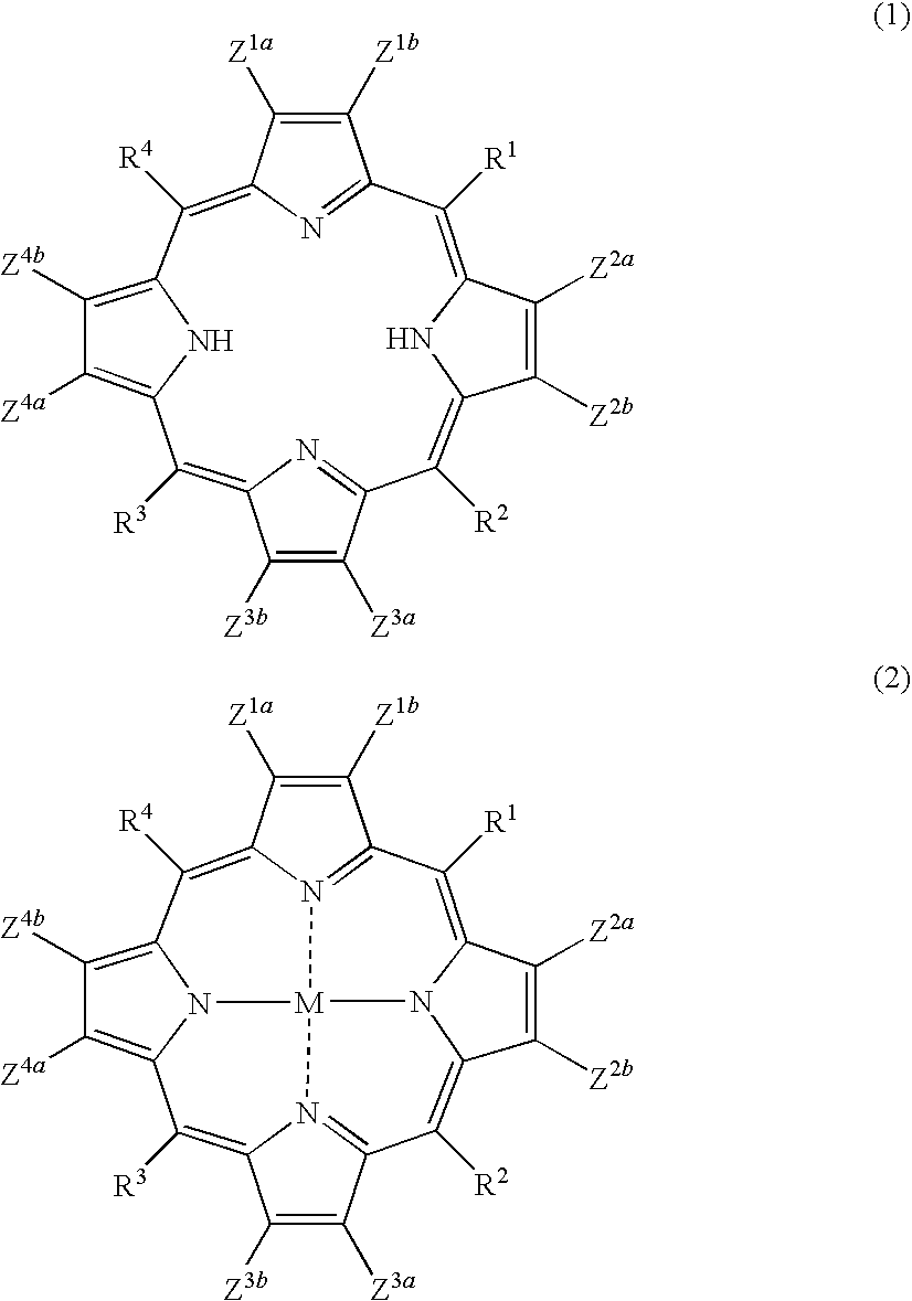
C12=C([R3])C3=C([Z4a])C([Z4b])=C(C([R4])=C4C([Z1a])=C([Z1b])C(=N4)C([R1])=C4C([Z2a])=C([Z2b])C(=C([R2])C(=N1)C([Z3a])=C2[Z3b])N4)N3.C12=C([R3])C3=C([Z4a])C([Z4b])=C4C([R4])=C5C([Z1a])=C([Z1b])C6=N5[M]5(N1=C(C([Z3a])=C2[Z3b])C([R2])=C1C([Z2b])=C([Z2a])C(=C6[R1])N15)N43
